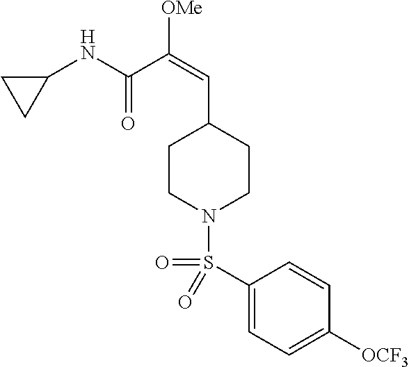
C1CN(S(=O)(C2=CC=C([OCF3])C=C2)=O)CCC1C=C(C(=O)NC1CC1)[OMe]
